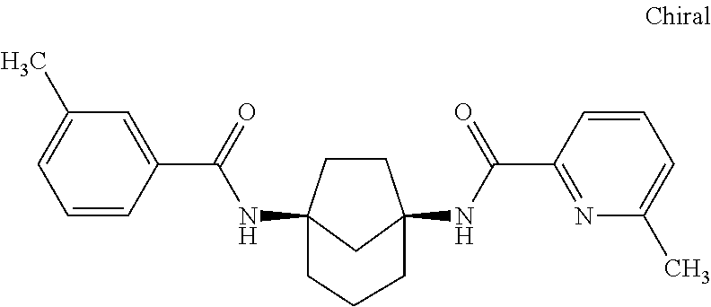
C1CC2(NC(C3=CC(C)=CC=C3)=O)CC1(NC(C1=NC(C)=CC=C1)=O)CCC2
